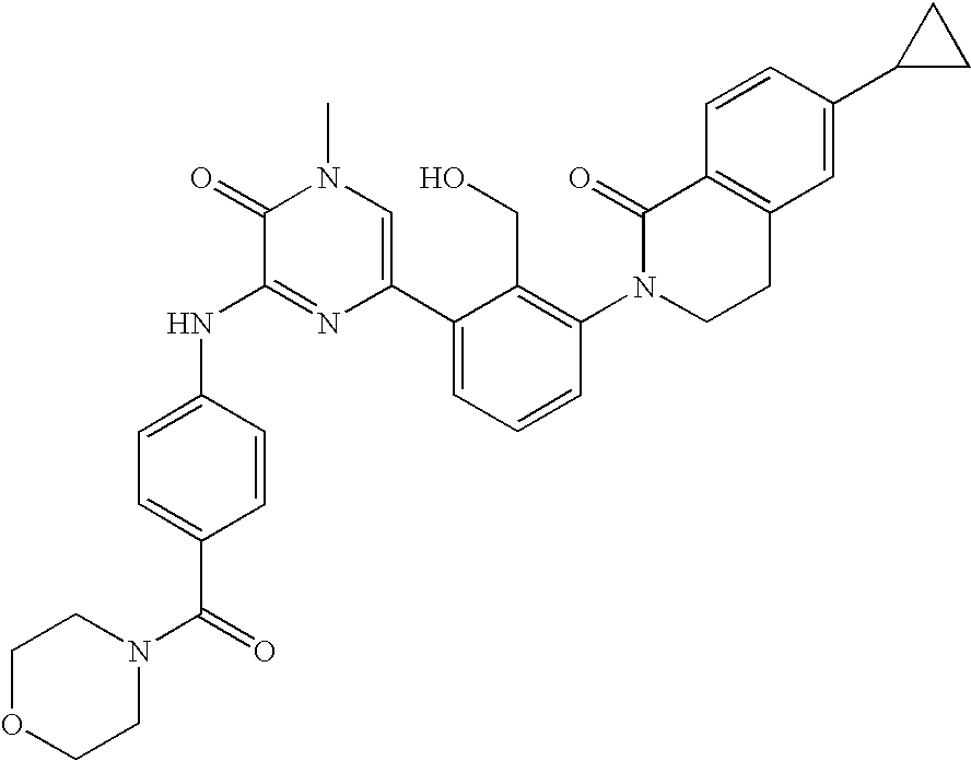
N(C1=NC(C2=CC=CC(N3CCC4=C(C3=O)C=CC(C3CC3)=C4)=C2CO)=CN(C)C1=O)C1=CC=C(C(=O)N2CCOCC2)C=C1
